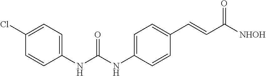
C1(Cl)=CC=C(NC(NC2=CC=C(C=CC([NHOH])=O)C=C2)=O)C=C1
